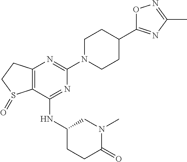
C12=C(C(NC3CCC(=O)N(C)C3)=NC(N3CCC(C4=NC(C)=NO4)CC3)=N1)S(=O)CC2
